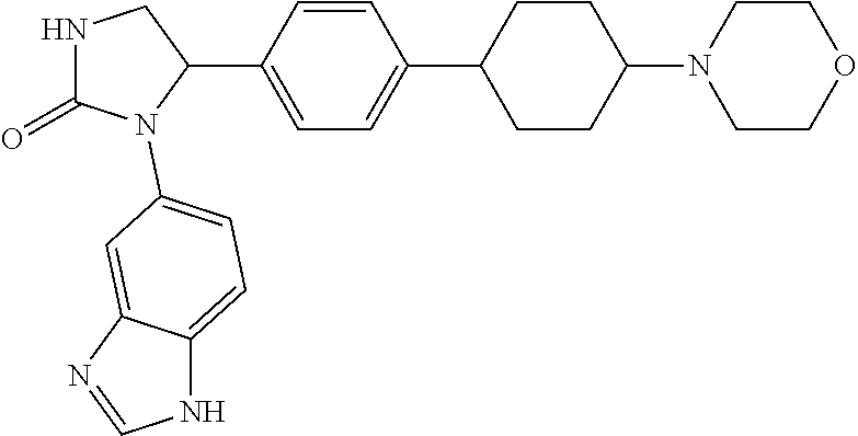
N1C(=O)N(C2=CC=C3NC=NC3=C2)C(C2=CC=C(C3CCC(N4CCOCC4)CC3)C=C2)C1
